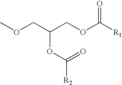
COCC(COC([R1])=O)OC(=O)[R2]
